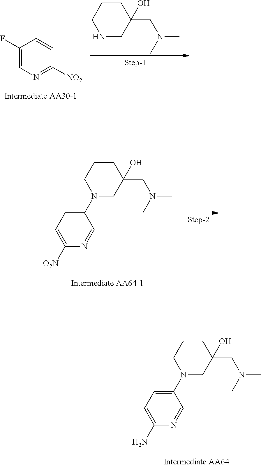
C1(F)=CN=C([NO2])C=C1.N1CC(CN(C)C)(O)CCC1.C1=C([O2N])N=CC(N2CC(CN(C)C)(O)CCC2)=C1.C1=C(N)N=CC(N2CC(CN(C)C)(O)CCC2)=C1
